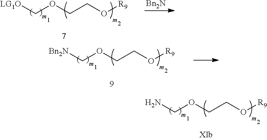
NCOCCO[R9].[LG1O]COCCO[R9].[Bn2N].[Bn2N]COCCO[R9]
